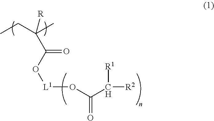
C([R1])([R2])C(O[L1]OC(C([R])(CC)C)=O)=O
